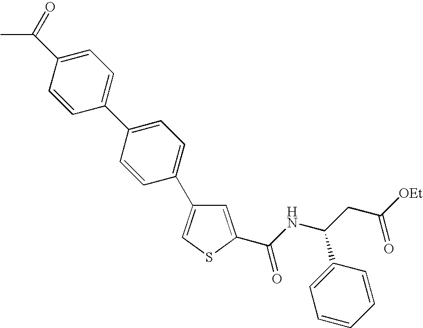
C1=C(C(NC(CC([OEt])=O)C2=CC=CC=C2)=O)SC=C1C1=CC=C(C2=CC=C(C(C)=O)C=C2)C=C1
